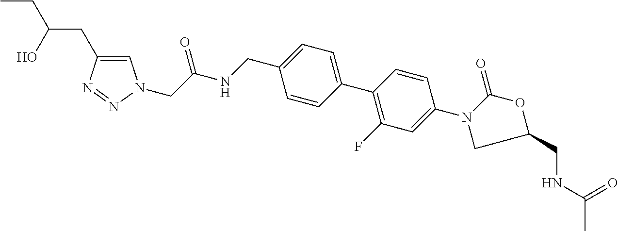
C(C(NCC1=CC=C(C2=C(F)C=C(N3C(=O)OC(CNC(=O)C)C3)C=C2)C=C1)=O)N1C=C(CC(CC)O)N=N1
